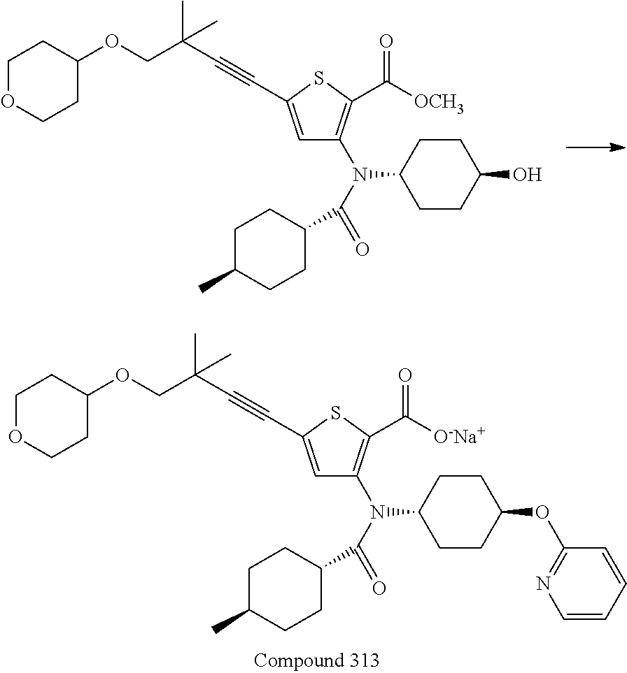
C1=C(C#CC(COC2CCOCC2)(C)C)SC(C([OCH3])=O)=C1N(C(=O)C1CCC(C)CC1)C1CCC(O)CC1.C1=C(C#CC(COC2CCOCC2)(C)C)SC(C([O-Na+])=O)=C1N(C(=O)C1CCC(C)CC1)C1CCC(OC2=NC=CC=C2)CC1
